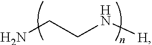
NCCN[H]
